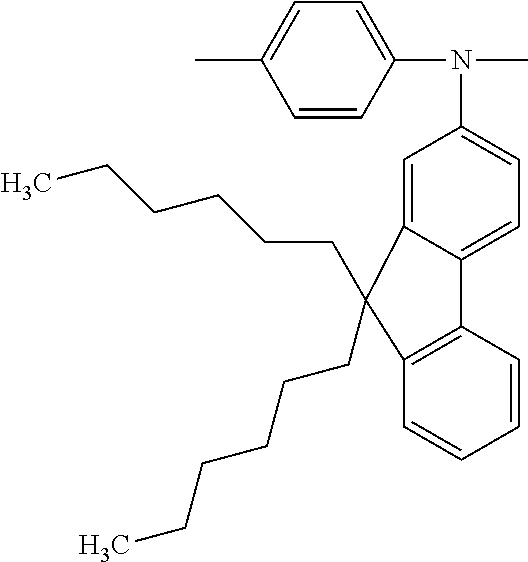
CC1=CC=C(N(C)C2=CC=C3C(=C2)C(CCCCCC)(CCCCCC)C2=C3C=CC=C2)C=C1
